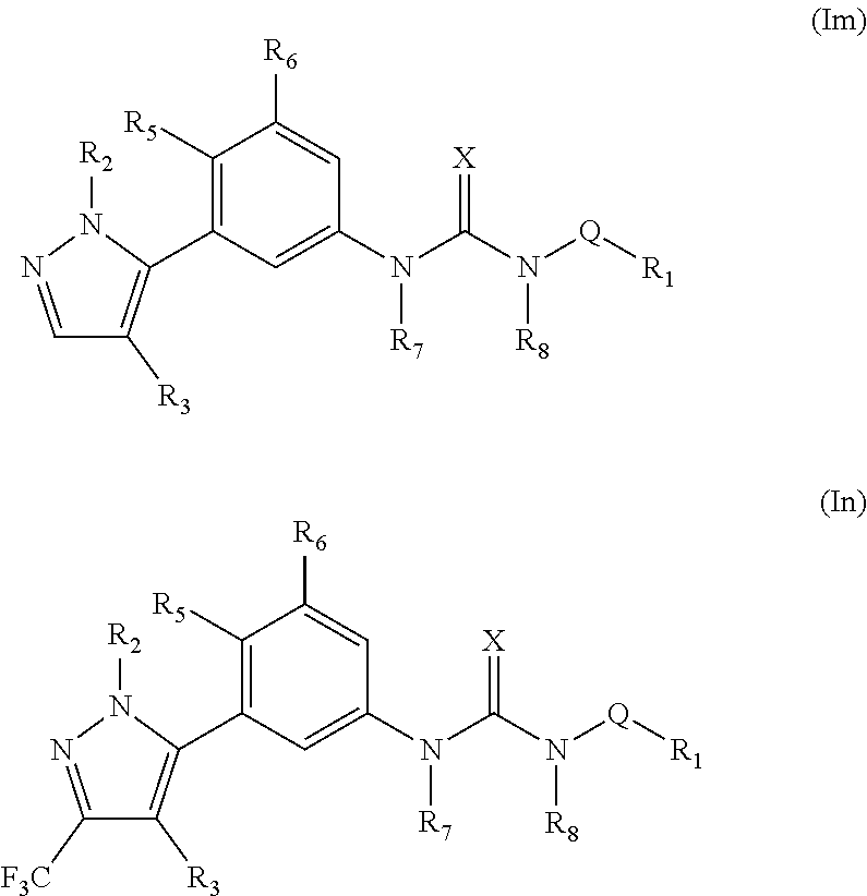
C1([R5])=C(C2=C([R3])C=NN2[R2])C=C(N(C(N([Q][R1])[R8])=[X])[R7])C=C1[R6].C1([R5])=C(C2=C([R3])C([F3C])=NN2[R2])C=C(N(C(N([Q][R1])[R8])=[X])[R7])C=C1[R6]
